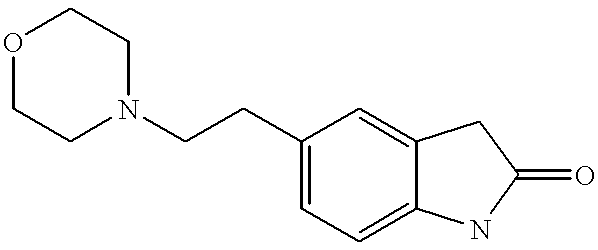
O1CCN(CCC2=CC=C3C(=C2)CC(=O)N3)CC1
